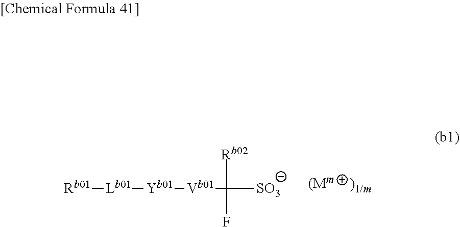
[Rb01][Lb01][Yb01][Vb01]C([Rb02])(F)[SO3]
